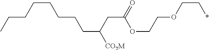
C(C([CO2M])CCCCCCCC)C(=O)OCCOCC*
